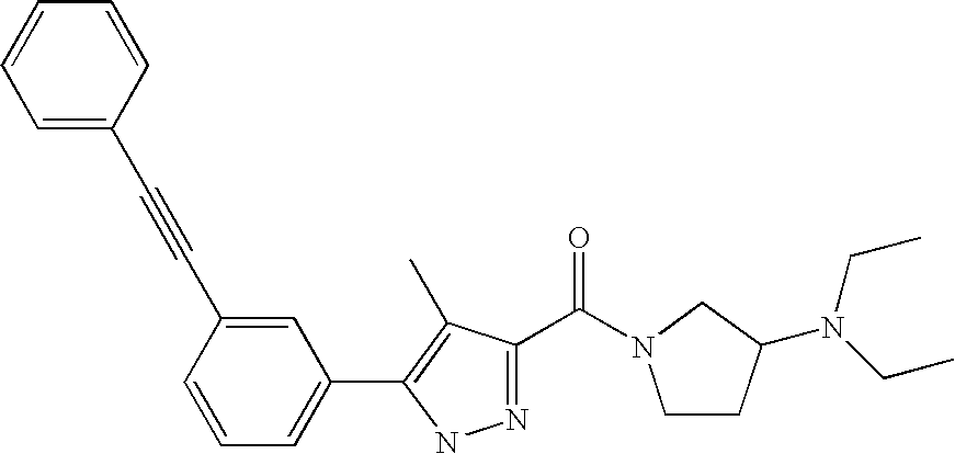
C1(C#CC2=CC=CC=C2)=CC(C2=C(C)C(C(N3CCC(N(CC)CC)C3)=O)=NN2)=CC=C1
